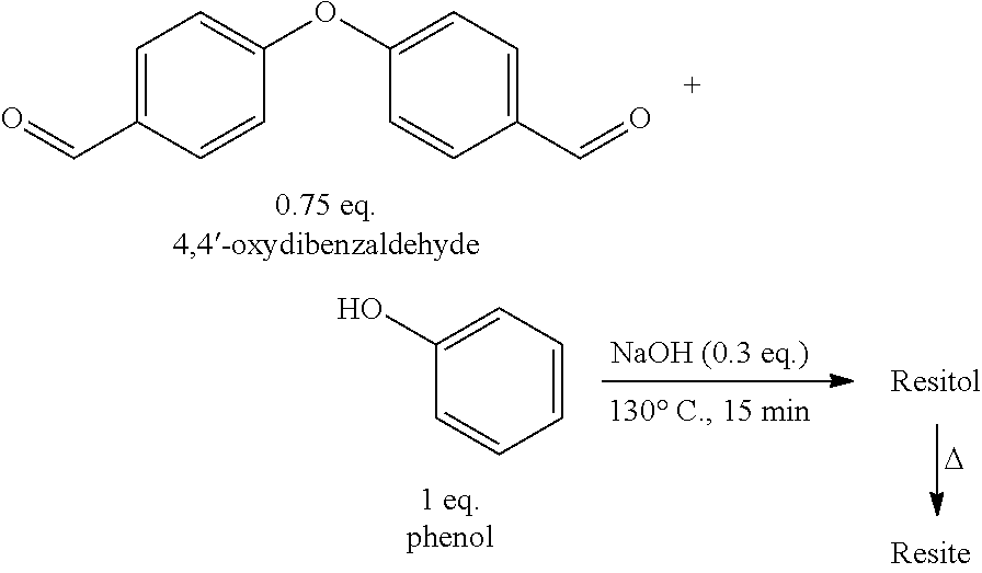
C1(O)=CC=CC=C1.[D].C1=C(C=O)C=CC(OC2=CC=C(C=O)C=C2)=C1
